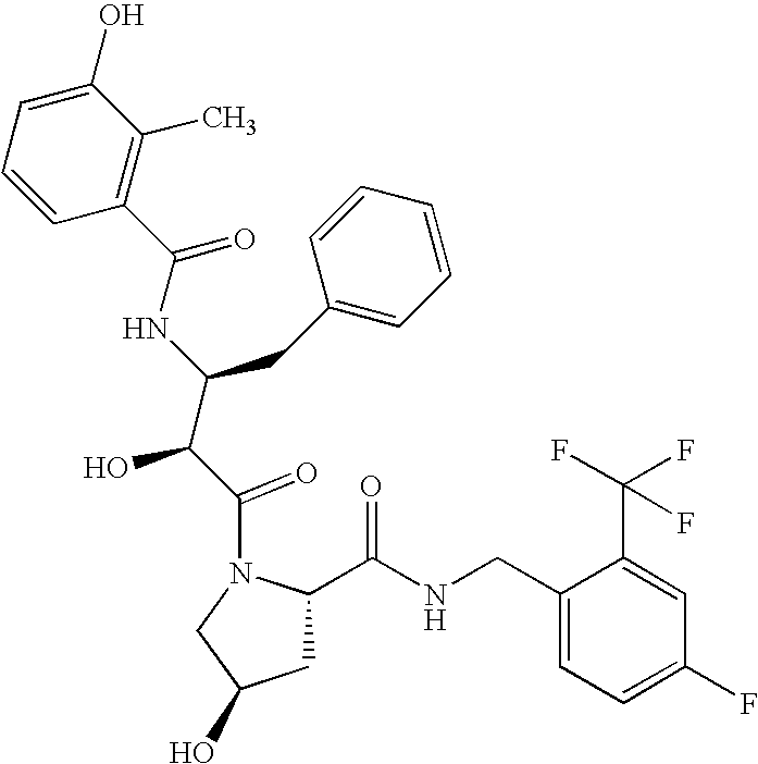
C1=CC(C(=O)NC(C(C(=O)N2CC(O)CC2C(NCC2=CC=C(F)C=C2C(F)(F)F)=O)O)CC2=CC=CC=C2)=C(C)C(O)=C1
